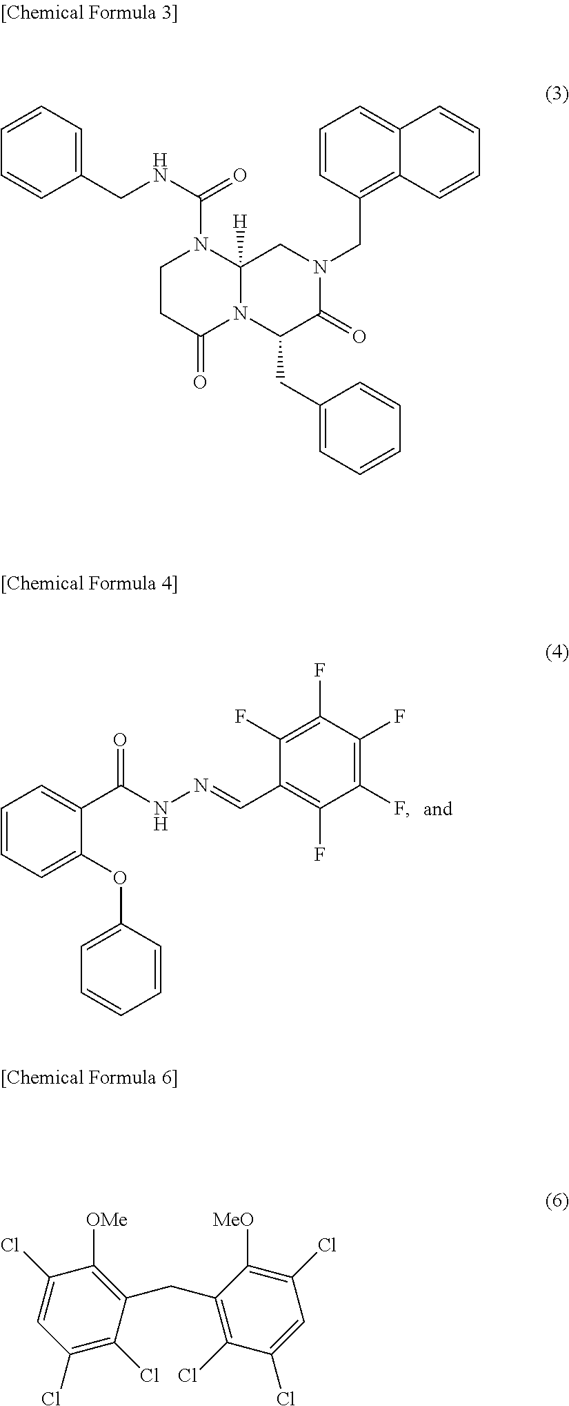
C1=CC=C(OC2=CC=CC=C2)C(C(NN=CC2=C(F)C(F)=C(F)C(F)=C2F)=O)=C1.C1CC(=O)N2C([H])(N1C(NCC1=CC=CC=C1)=O)CN(CC1=C3C(=CC=C1)C=CC=C3)C(=O)C2CC1=CC=CC=C1.C1(CC2=C(Cl)C(Cl)=CC(Cl)=C2[MeO])=C([OMe])C(Cl)=CC(Cl)=C1Cl
